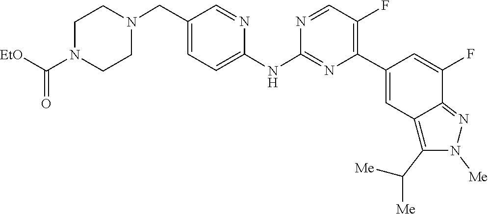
C1CN(C(=O)[EtO])CCN1CC1=CC=C(NC2=NC(C3=CC4=C(C([Me])[Me])N([Me])N=C4C(F)=C3)=C(F)C=N2)N=C1
